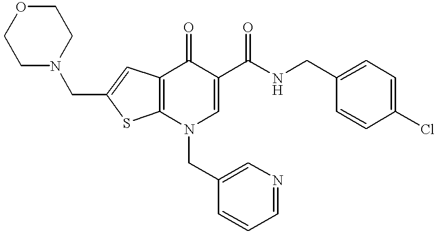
C1(CNC(C2=CN(CC3=CN=CC=C3)C3=C(C2=O)C=C(CN2CCOCC2)S3)=O)=CC=C(Cl)C=C1
